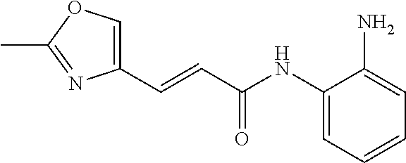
C(NC1=CC=CC=C1N)(C=CC1=COC(C)=N1)=O
